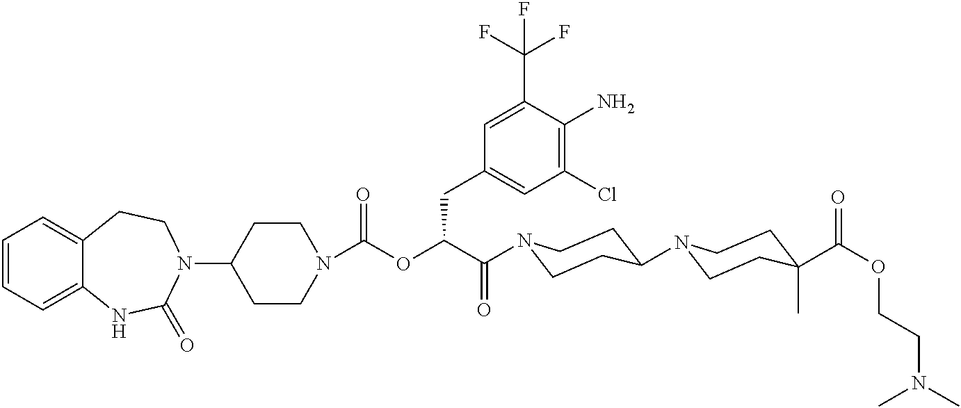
C1(N2CCC3=CC=CC=C3NC2=O)CCN(C(=O)OC(C(=O)N2CCC(N3CCC(C(OCCN(C)C)=O)(C)CC3)CC2)CC2=CC(Cl)=C(N)C(C(F)(F)F)=C2)CC1
